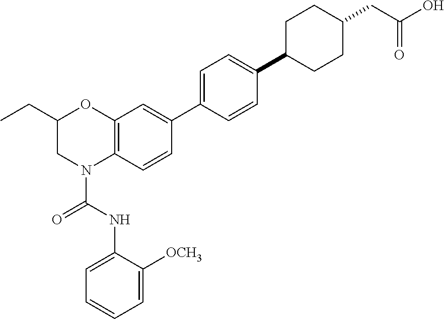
C1=C(NC(=O)N2C3=C(OC(CC)C2)C=C(C2=CC=C(C4CCC(CC(O)=O)CC4)C=C2)C=C3)C([OCH3])=CC=C1
